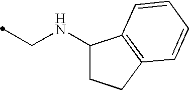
C1(NCC)CCC2=C1C=CC=C2
